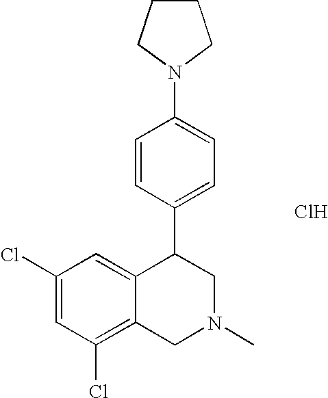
Cl.C1(Cl)=C2C(=CC(Cl)=C1)C(C1=CC=C(N3CCCC3)C=C1)CN(C)C2
